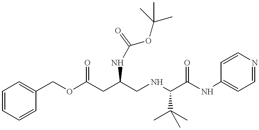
N(C(C(NC1=CC=NC=C1)=O)C(C)(C)C)CC(CC(OCC1=CC=CC=C1)=O)NC(OC(C)(C)C)=O
